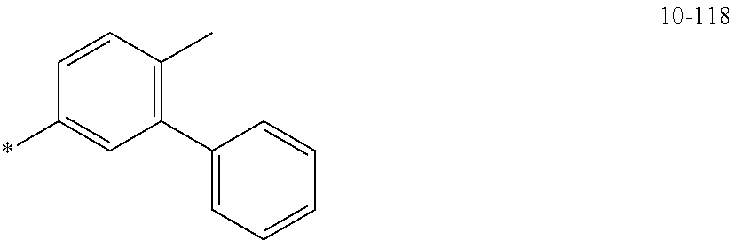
C1=CC(C)=C(C2=CC=CC=C2)C=C1*
